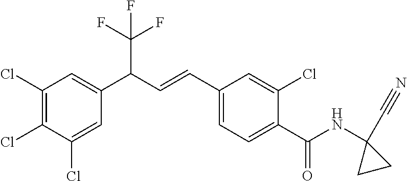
C1(Cl)=C(Cl)C(Cl)=CC(C(C=CC2=CC=C(C(=O)NC3(C#N)CC3)C(Cl)=C2)C(F)(F)F)=C1
